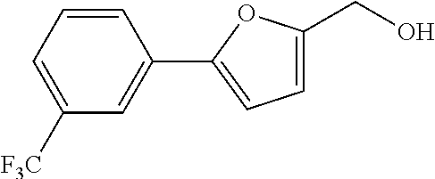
C1=C([F3C])C=C(C2=CC=C(CO)O2)C=C1
